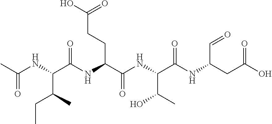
CC(NC(C(NC(C(NC(C(NC(CC(O)=O)C=O)=O)C(C)O)=O)CCC(O)=O)=O)C(CC)C)=O
